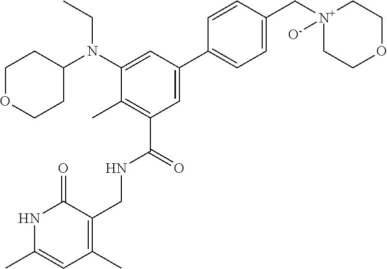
C1=CC(C[N+]2([O-])CCOCC2)=CC=C1C1=CC(C(=O)NCC2=C(C)C=C(C)NC2=O)=C(C)C(N(C2CCOCC2)CC)=C1
